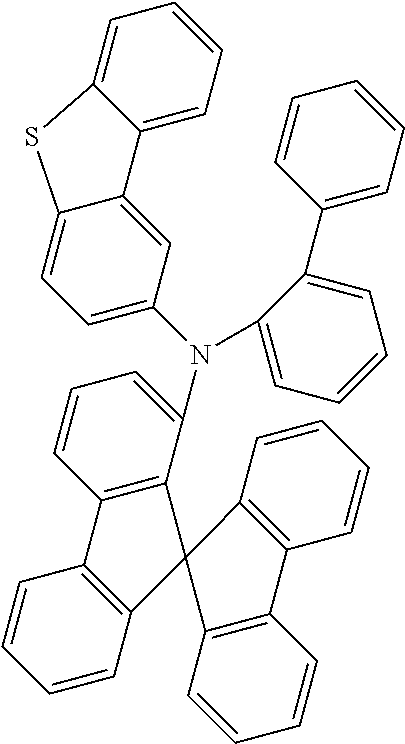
C1=CC2=C(C=C1)C1(C3=C2C=CC=C3)C2=C(C=CC=C2)C2=C1C(N(C1=CC=C3C(=C1)C1=CC=CC=C1S3)C1=CC=CC=C1C1=CC=CC=C1)=CC=C2
